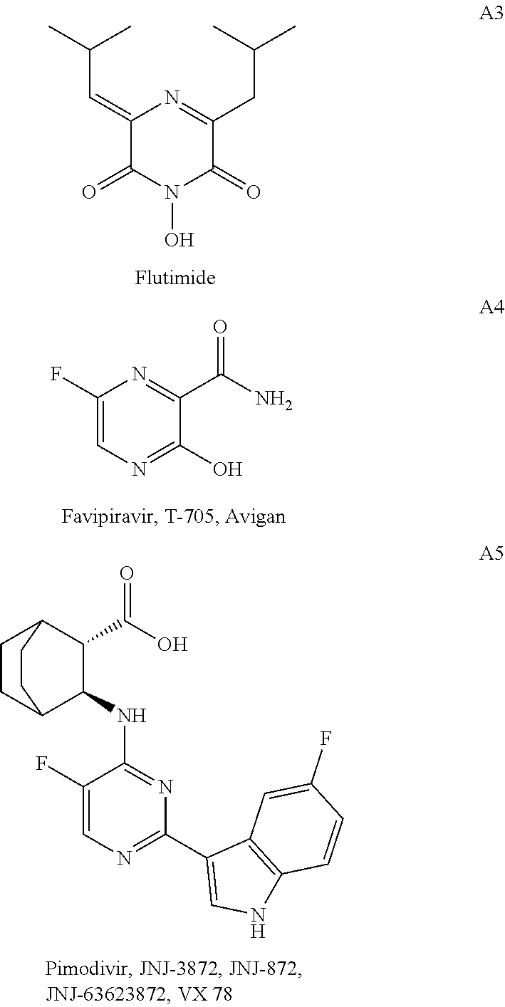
C1(=CC(C)C)N=C(CC(C)C)C(=O)N(O)C1=O.C1(F)=CN=C(O)C(C(N)=O)=N1.C1CC2C(NC3=NC(C4=CNC5=C4C=C(F)C=C5)=NC=C3F)C(C(O)=O)C1CC2
